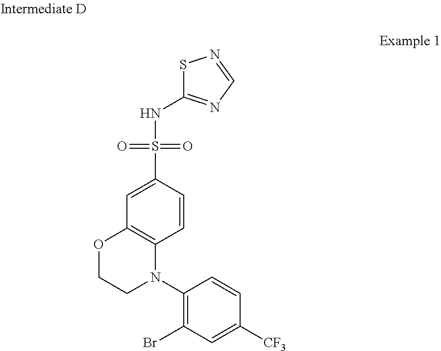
C1=CC(S(NC2=NC=NS2)(=O)=O)=CC2=C1N(C1=C(Br)C=C([CF3])C=C1)CCO2
